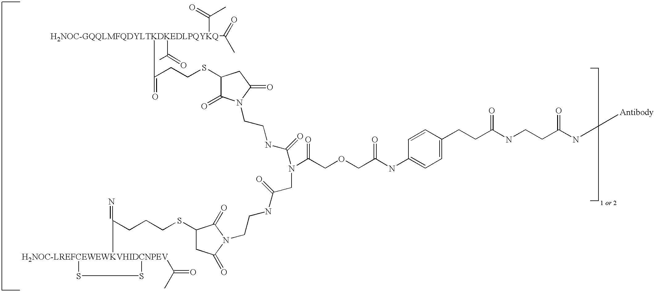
[H2NOC-GQQLMFQDYLTKDKEDLPQYKQ](C(=O)C)(C(=O)C)(C(=O)C)C(CCSC1C(=O)N(CCNC(=O)N(CC(=O)NCCN2C(=O)CC(SCCCC(=N)[H2NOC-LREFCEWEWKVHIDCNPEV]3(C(C)=O)SS3)C2=O)C(=O)COCC(NC2=CC=C(CCC(NCCC(N[Antibody])=O)=O)C=C2)=O)C(=O)C1)=O
